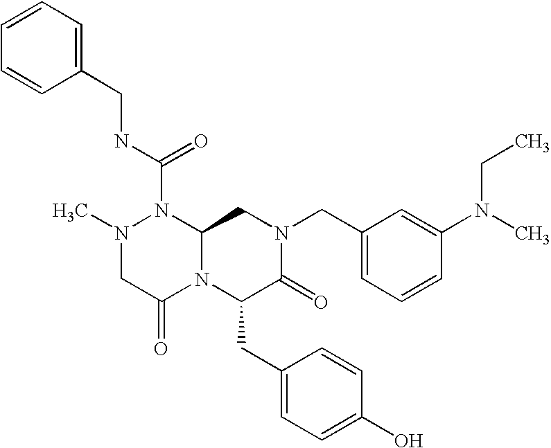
CN1CC(=O)N2C(N1C(NCC1=CC=CC=C1)=O)CN(CC1=CC=CC(N(CC)C)=C1)C(=O)C2CC1=CC=C(O)C=C1
